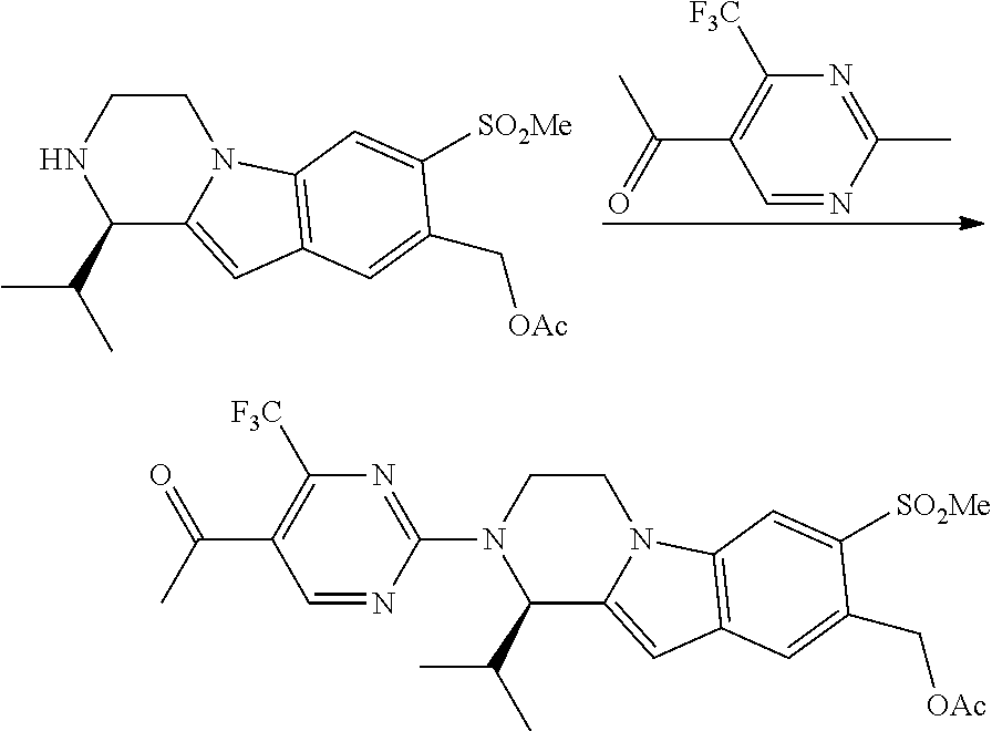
C1CNC(C(C)C)C2=CC3=C(N12)C=C([SO2Me])C(C[OAc])=C3.C1=NC(C)=NC([F3C])=C1C(=O)C.C1CN(C2=NC([F3C])=C(C(C)=O)C=N2)C(C(C)C)C2=CC3=C(N12)C=C([SO2Me])C(C[OAc])=C3
